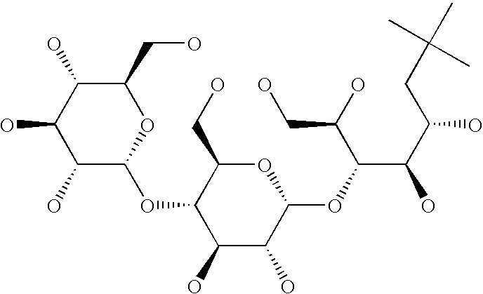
C1(CO)C(O)C(O)C(O)C(OC2C(O)C(O)C(OC(C(O)C(O)CC(C)(C)C)C(O)CO)OC2CO)O1
